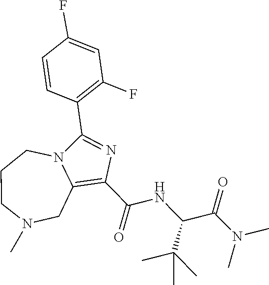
C1(C(NC(C(C)(C)C)C(=O)N(C)C)=O)=C2CN(C)CCCN2C(C2=C(F)C=C(F)C=C2)=N1
